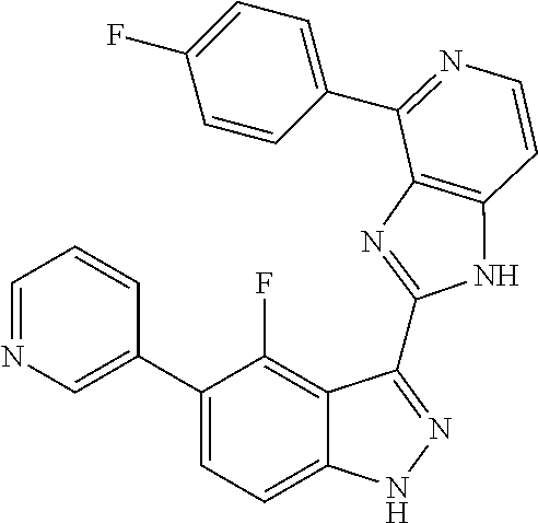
C1=C(C2=CC=C3C(=C2F)C(C2=NC4=C(N2)C=CN=C4C2=CC=C(F)C=C2)=NN3)C=CC=N1
